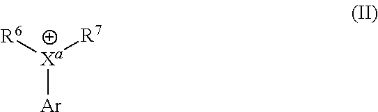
[Xa]([R7])([R6])[Ar]
